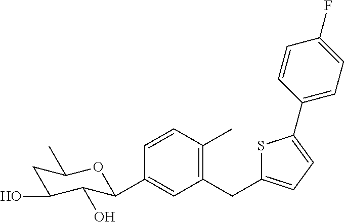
C1(CC2=CC=C(C3=CC=C(F)C=C3)S2)=C(C)C=CC(C2C(O)C(O)CC(C)O2)=C1
